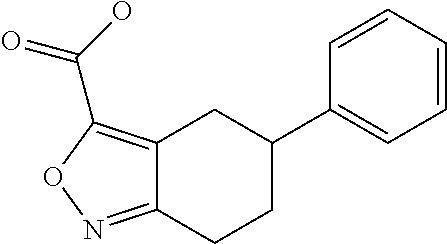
C12=C(C(O)=O)ON=C1CCC(C1=CC=CC=C1)C2
